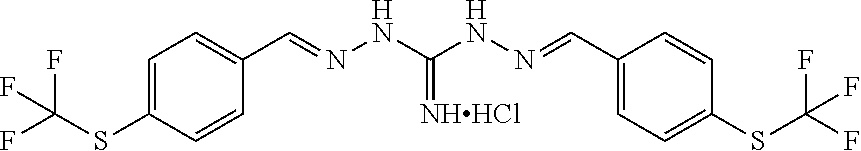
C1=C(SC(F)(F)F)C=CC(C=NNC(=[NHHCl])NN=CC2=CC=C(SC(F)(F)F)C=C2)=C1
